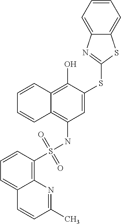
C1=C(SC2=NC3=CC=CC=C3S2)C(O)=C2C(=C1NS(C1=C3C(=CC=C1)C=CC(C)=N3)(=O)=O)C=CC=C2
